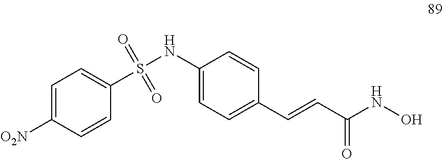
S(NC1=CC=C(C=CC(NO)=O)C=C1)(=O)(=O)C1=CC=C([O2N])C=C1
